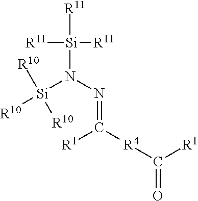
[Si](N(N=C([R4]C(=O)[R1])[R1])[Si]([R11])([R11])[R11])([R10])([R10])[R10]
